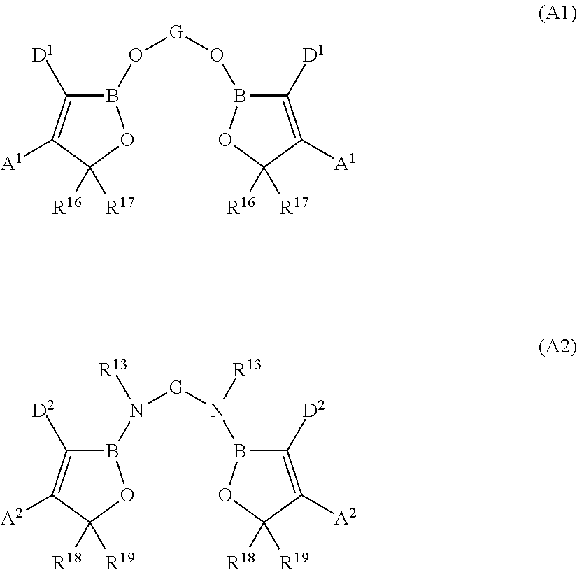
C1([D1])=C([A1])C([R16])([R17])OB1O[G]OB1C([D1])=C([A1])C([R16])([R17])O1.C1([D2])=C([A2])C([R18])([R19])OB1N([G]N(B1C([D2])=C([A2])C([R18])([R19])O1)[R13])[R13]
